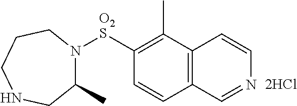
C1(C)N([O2S]C2=C(C)C3=C(C=C2)C=NC=C3)CCCNC1
